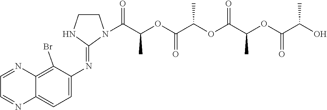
C1CN(C(C(OC(C(OC(C(OC(C(O)C)=O)C)=O)C)=O)C)=O)C(=NC2=CC=C3C(=C2Br)N=CC=N3)N1
